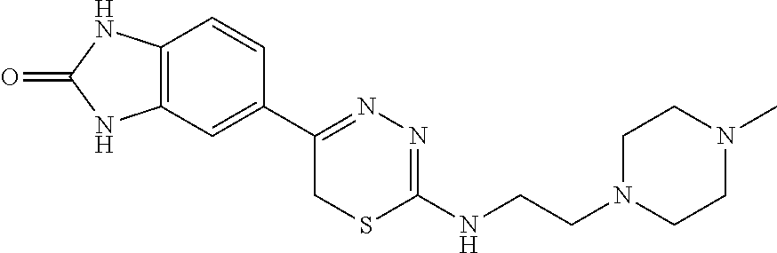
C12=C(C=C(C3=NN=C(NCCN4CCN(C)CC4)SC3)C=C1)NC(=O)N2
